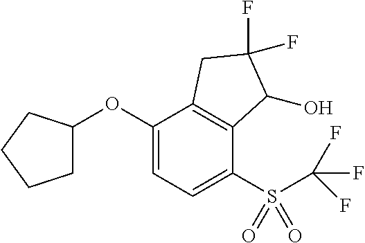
C1(OC2CCCC2)=CC=C(S(C(F)(F)F)(=O)=O)C2=C1CC(F)(F)C2O
